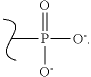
O=P([O-])([O-])C
